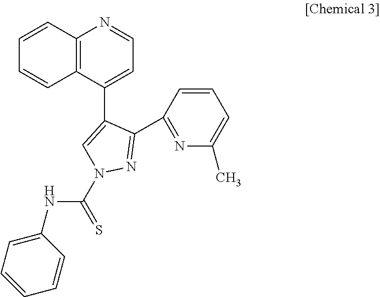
C12=C(C(C3=CN(C(NC4=CC=CC=C4)=S)N=C3C3=NC(C)=CC=C3)=CC=N1)C=CC=C2
